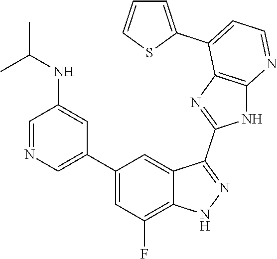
C1=NC=C(C2=CC(F)=C3C(=C2)C(C2=NC4=C(N2)N=CC=C4C2=CC=CS2)=NN3)C=C1NC(C)C
